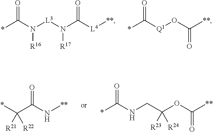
*C(N([L3]N(C([L4][**])=O)[R17])[R16])=O.*C([Q1]OC([**])=O)=O.*C(C(N[**])=O)([R21])[R22].*C(NCC(OC([**])=O)([R24])[R23])=O
